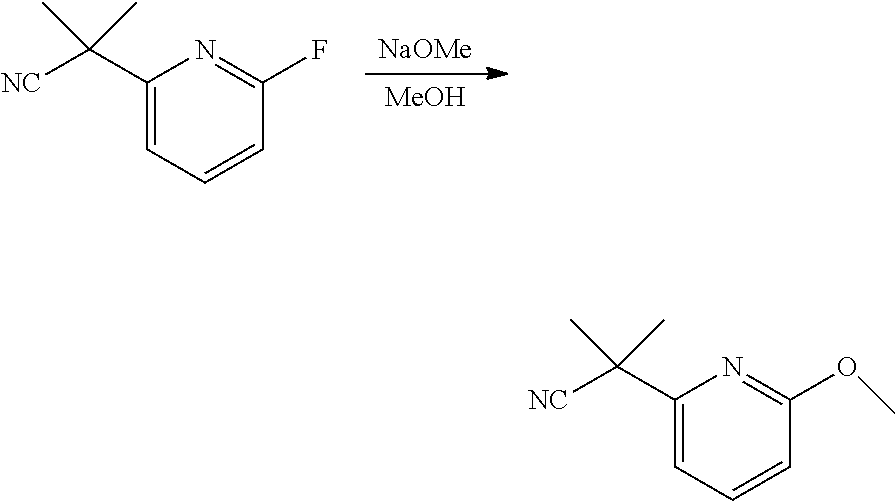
[MeOH].[NaOMe].C1(C([NC])(C)C)=CC=CC(F)=N1.C1(C([NC])(C)C)=CC=CC(OC)=N1
